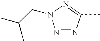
N1=NC(C)=NN1CC(C)C
